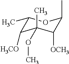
C1(C)C([H3CO])C(C)(OC)C([OCH3])C(C)O1
